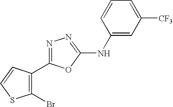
C1(Br)=C(C2=NN=C(NC3=CC([CF3])=CC=C3)O2)C=CS1
